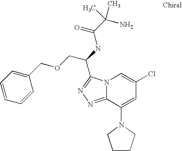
N12C(=NN=C1C(NC(C(N)(C)C)=O)COCC1=CC=CC=C1)C(N1CCCC1)=CC(Cl)=C2
